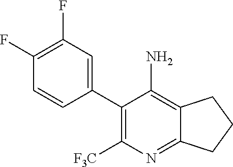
C1(C2=C([F3C])N=C3C(=C2N)CCC3)=CC(F)=C(F)C=C1
